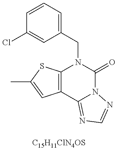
C1=CC=C(CN2C3=C(C4=NC=NN4C2=O)C=C(C)S3)C=C1Cl.[C15H11ClN4OS]
